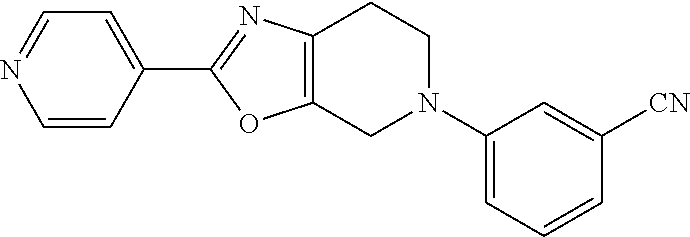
N1=CC=C(C2=NC3=C(O2)CN(C2=CC=CC([CN])=C2)CC3)C=C1
